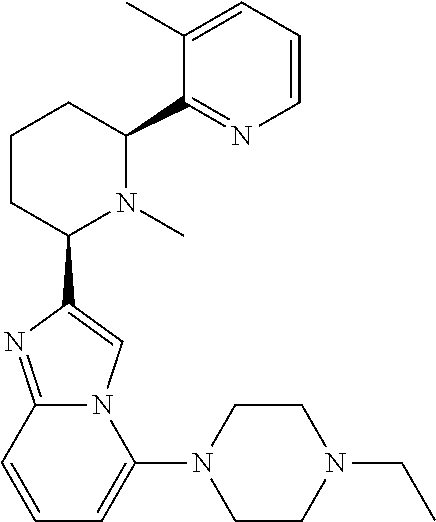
C1CC(C2=CN3C(=N2)C=CC=C3N2CCN(CC)CC2)N(C)C(C2=NC=CC=C2C)C1
